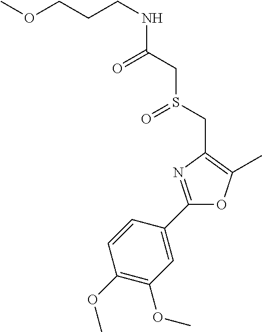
C(CCNC(CS(CC1=C(C)OC(C2=CC(OC)=C(OC)C=C2)=N1)=O)=O)OC
